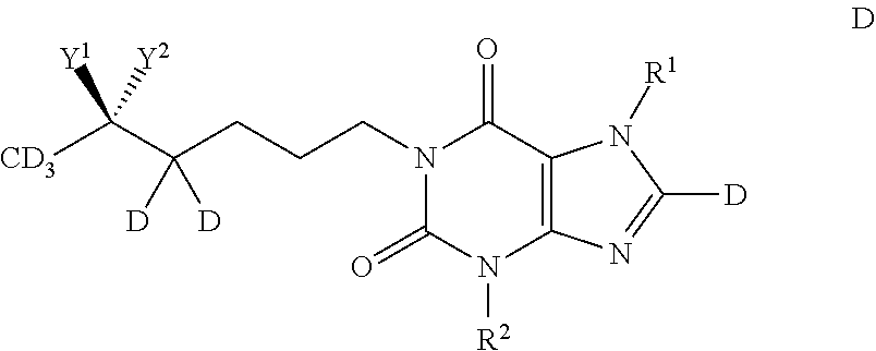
[CD3]C(C(CCCN1C(=O)N([R2])C2=C(C1=O)N([R1])C([D])=N2)([D])[D])([Y1])[Y2]
